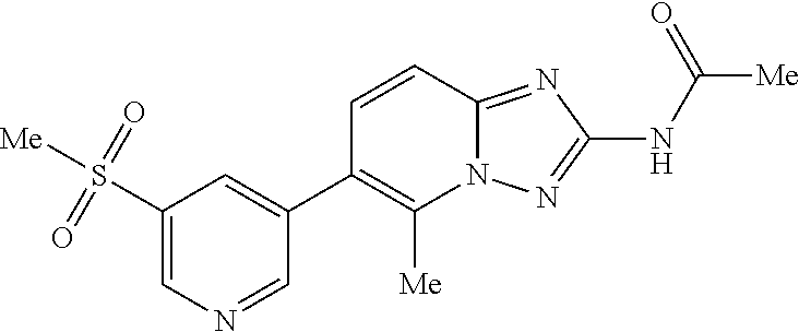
C1(S([Me])(=O)=O)=CN=CC(C2=C([Me])N3C(=NC(NC([Me])=O)=N3)C=C2)=C1
